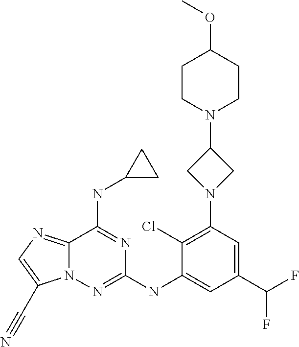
N12C(=NC=C1C#N)C(NC1CC1)=NC(NC1=CC(C(F)F)=CC(N3CC(N4CCC(OC)CC4)C3)=C1Cl)=N2
